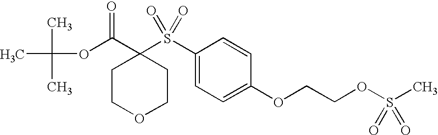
O(C(C1(S(C2=CC=C(OCCOS(C)(=O)=O)C=C2)(=O)=O)CCOCC1)=O)C(C)(C)C
